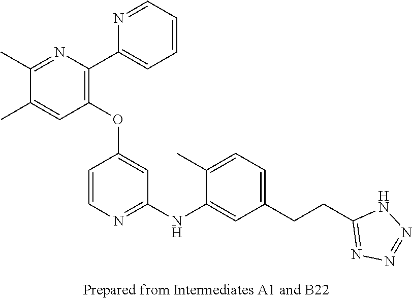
C1=CC=NC(C2=C(OC3=CC(NC4=CC(CCC5=NN=NN5)=CC=C4C)=NC=C3)C=C(C)C(C)=N2)=C1
